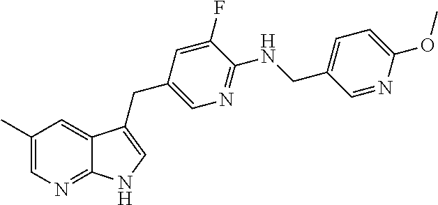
C1(C)=CN=C2C(=C1)C(CC1=CN=C(NCC3=CC=C(OC)N=C3)C(F)=C1)=CN2
